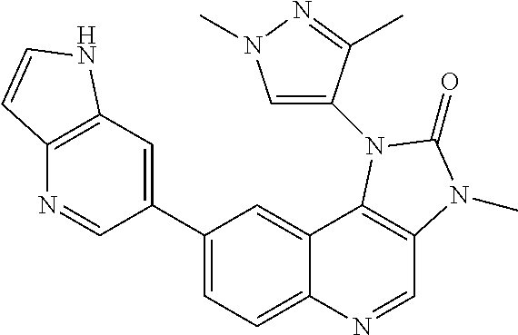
C1(C2=CC3=C(N=C2)C=CN3)=CC=C2C(=C1)C1=C(C=N2)N(C)C(=O)N1C1=CN(C)N=C1C
